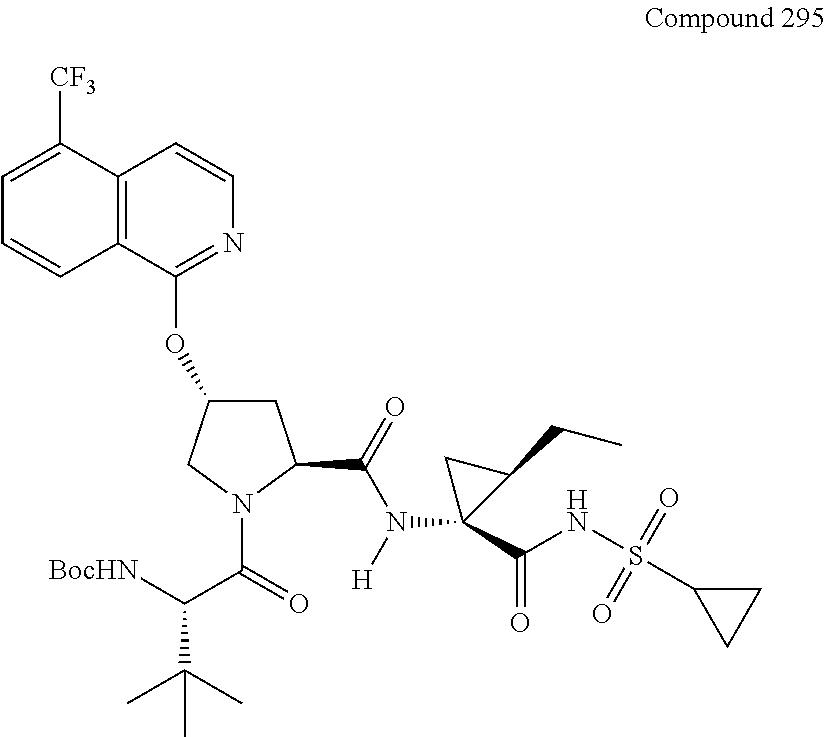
[BocHN]C(C(=O)N1C(C(=O)N([H])C2(C(NS(C3CC3)(=O)=O)=O)C(CC)C2)CC(OC2=NC=CC3=C2C=CC=C3[CF3])C1)C(C)(C)C
